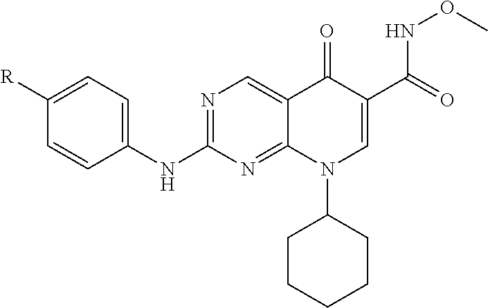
C1([R])=CC=C(NC2=NC=C3C(=N2)N(C2CCCCC2)C=C(C(=O)NOC)C3=O)C=C1
